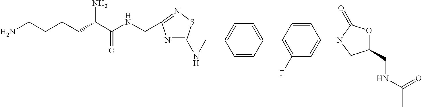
N(CC1=CC=C(C2=C(F)C=C(N3CC(CNC(=O)C)OC3=O)C=C2)C=C1)C1=NC(CNC(C(N)CCCCN)=O)=NS1
